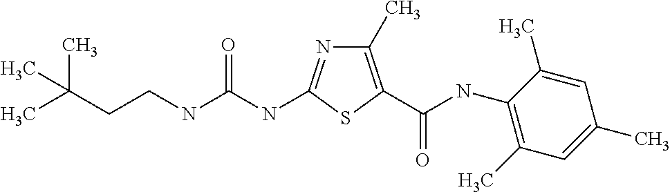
CC(CCNC(NC1=NC(C)=C(C(=O)NC2=C(C)C=C(C)C=C2C)S1)=O)(C)C
